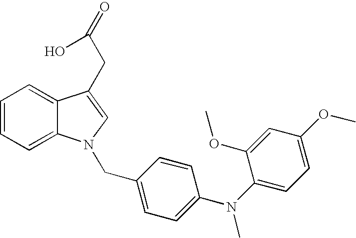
C1=CC=C2C(=C1)C(CC(=O)O)=CN2CC1=CC=C(N(C2=CC=C(OC)C=C2OC)C)C=C1
